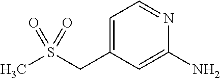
C1=NC(N)=CC(CS(C)(=O)=O)=C1
